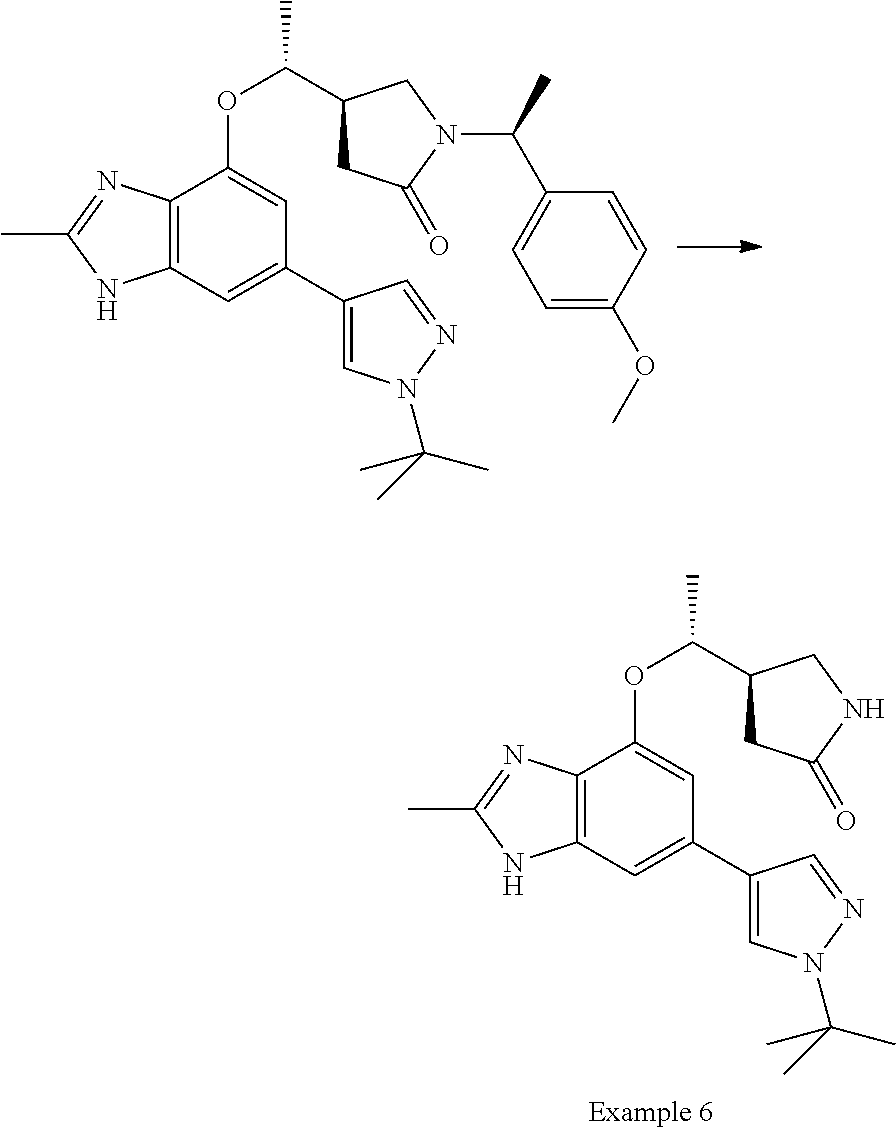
C1=C(C2=CC3=C(C(OC(C)C4CC(=O)N(C(C)C5=CC=C(OC)C=C5)C4)=C2)N=C(C)N3)C=NN1C(C)(C)C.C1=C(C2=CC3=C(C(OC(C)C4CC(=O)NC4)=C2)N=C(C)N3)C=NN1C(C)(C)C
